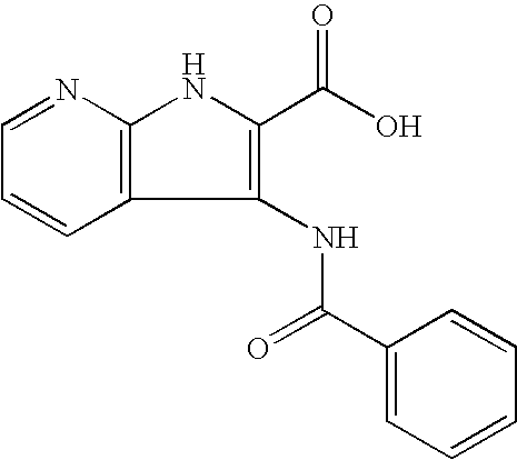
C12=C(N=CC=C1)NC(C(O)=O)=C2NC(=O)C1=CC=CC=C1
